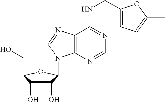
C1(O)C(O)C(CO)OC1N1C2=C(C(NCC3=CC=C(C)O3)=NC=N2)N=C1
